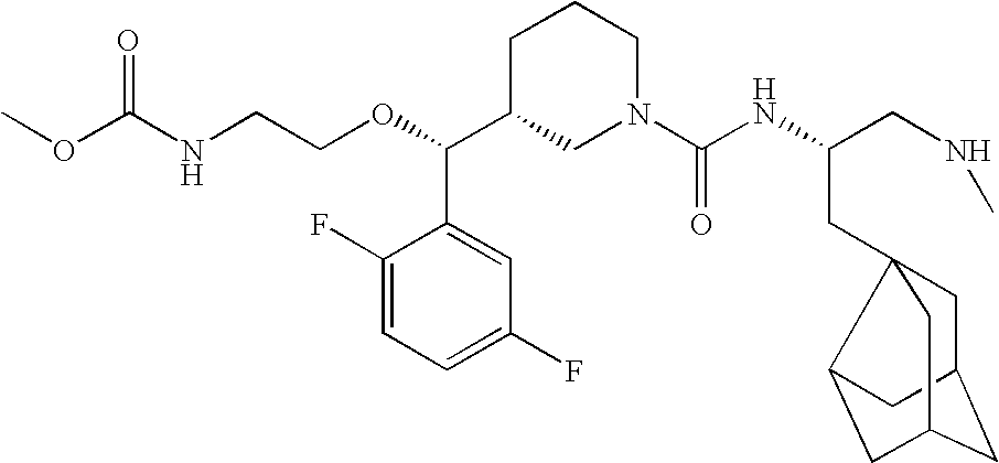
O=C(NCCOC(C1CN(C(NC(CNC)CC23CC4CC(CC2C4)C3)=O)CCC1)C1=CC(F)=CC=C1F)OC
